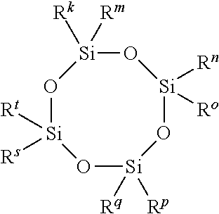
O1[Si]([Rk])([Rm])O[Si]([Rt])([Rs])O[Si]([Rq])([Rp])O[Si]1([Rn])[Ro]
